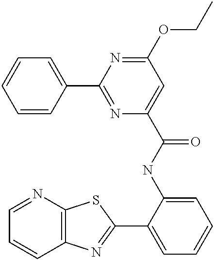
C1=NC2=C(C=C1)N=C(C1=CC=CC=C1NC(=O)C1=CC(OCC)=NC(C3=CC=CC=C3)=N1)S2
